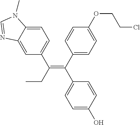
C1=CC(C(=C(CC)C2=CC=C3C(=C2)N=CN3C)C2=CC=C(O)C=C2)=CC=C1OCCCl
